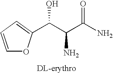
C1=CC=C(C(C(C(N)=O)N)O)O1
